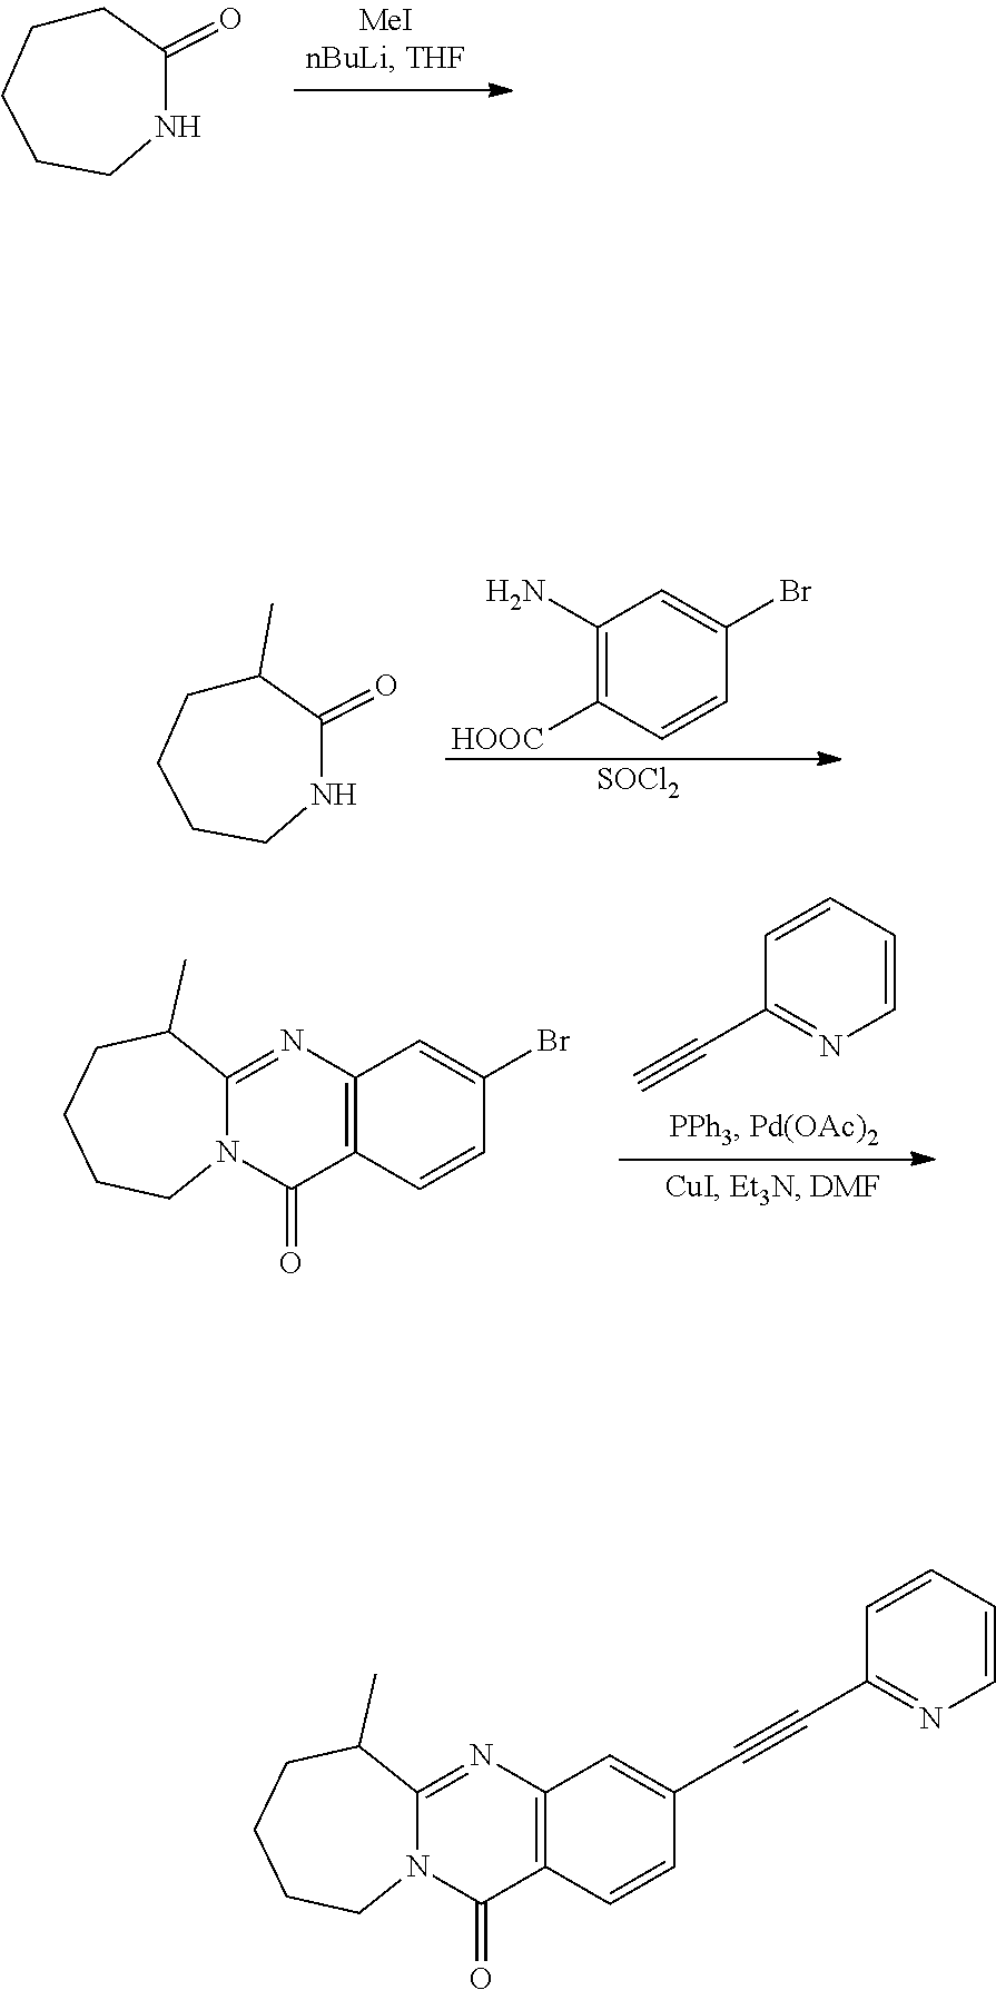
C1(N)=C([HOOC])C=CC(Br)=C1.[SOCl2].C1(C)CCCCNC1=O.C1CCCCNC1=O.C1=CC=CN=C1C#C.C12=NC3=C(C(=O)N1CCCCC2C)C=CC(Br)=C3.C12=NC3=C(C(=O)N1CCCCC2C)C=CC(C#CC1=NC=CC=C1)=C3
